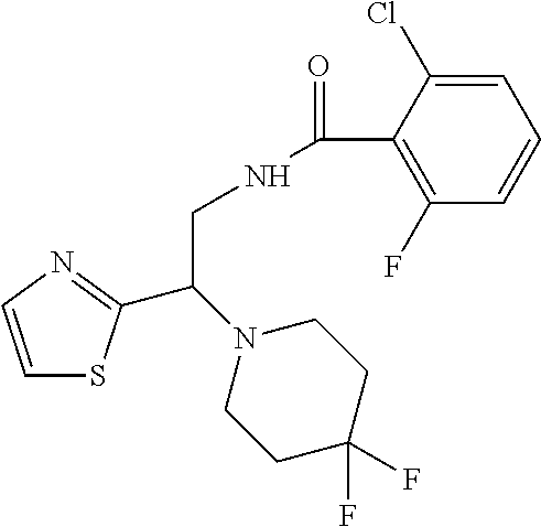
C1=CN=C(C(N2CCC(F)(F)CC2)CNC(=O)C2=C(F)C=CC=C2Cl)S1
